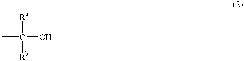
CC(O)([Ra])[Rb]
